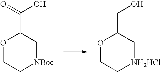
O1CC[NBoc]CC1C(=O)O.O1CC[NH2HCl]CC1CO
